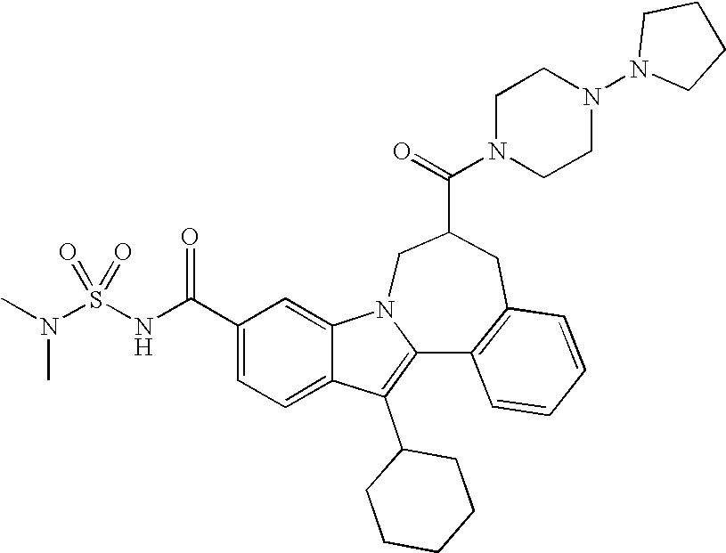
C1(C(NS(N(C)C)(=O)=O)=O)=CC=C2C(=C1)N1C(=C2C2CCCCC2)C2=C(CC(C(=O)N3CCN(N4CCCC4)CC3)C1)C=CC=C2
